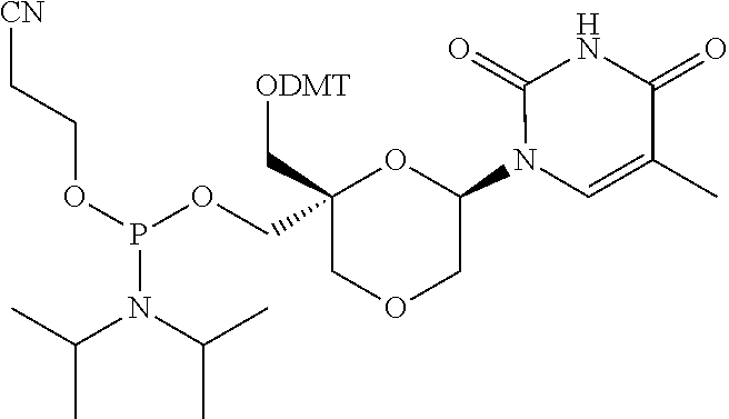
C1(N2C=C(C)C(=O)NC2=O)OC(COP(OCC[CN])N(C(C)C)C(C)C)(C[ODMT])COC1
